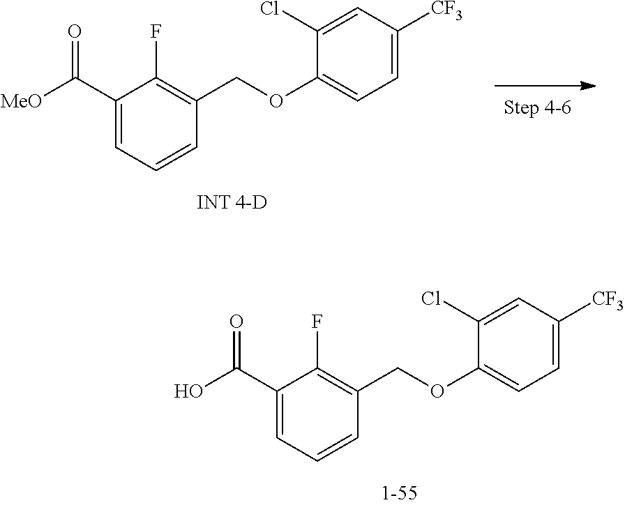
C1(C(O)=O)=CC=CC(COC2=CC=C([CF3])C=C2Cl)=C1F.C1(C([MeO])=O)=CC=CC(COC2=CC=C([CF3])C=C2Cl)=C1F
